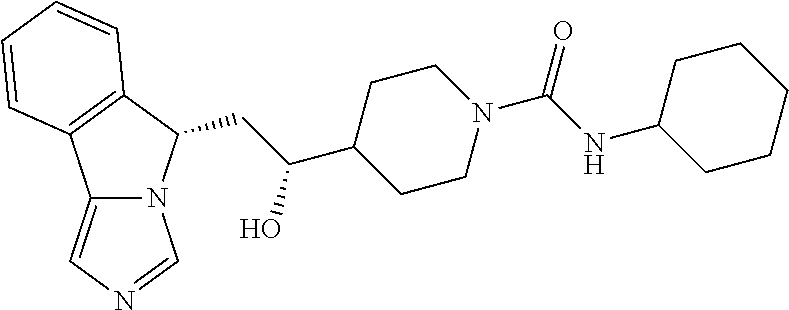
C12=CN=CN1C(CC(C1CCN(C(NC3CCCCC3)=O)CC1)O)C1=C2C=CC=C1
